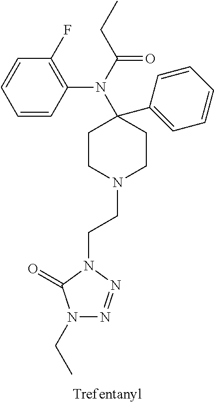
C1(C2=CC=CC=C2)(N(C(CC)=O)C2=C(F)C=CC=C2)CCN(CCN2C(=O)N(CC)N=N2)CC1
